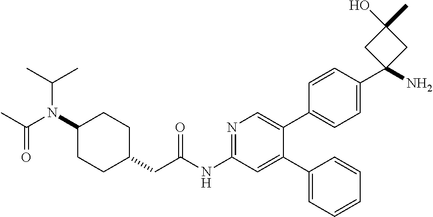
N1=C(NC(CC2CCC(N(C(=O)C)C(C)C)CC2)=O)C=C(C2=CC=CC=C2)C(C2=CC=C(C3(N)CC(C)(O)C3)C=C2)=C1
